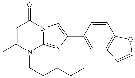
C1=C(C)N(CCCCC)C2=NC(C3=CC4=C(C=C3)OC=C4)=CN2C1=O
